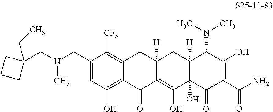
N(CC1=CC(O)=C2C(=C1[CF3])CC1([H])C(=C(O)C3(O)C([H])(C1)C(N(C)C)C(O)=C(C(N)=O)C3=O)C2=O)(CC1(CC)CCC1)C
